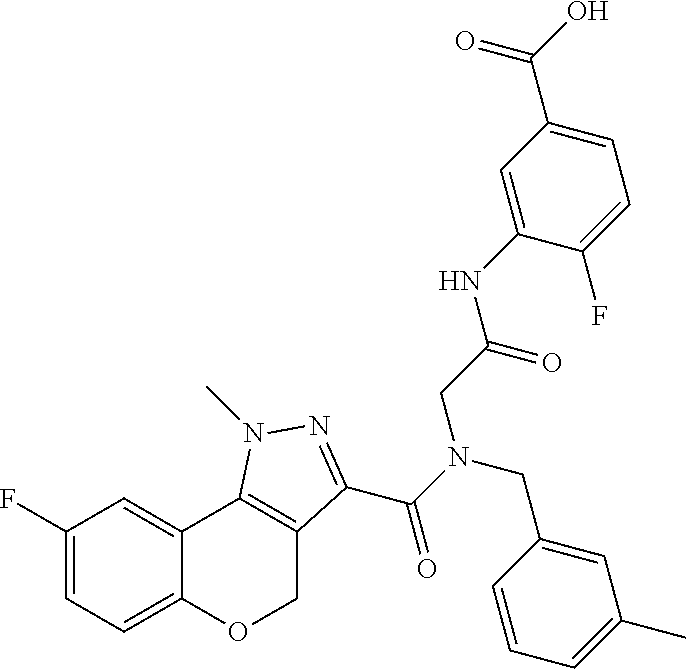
C1(F)=CC=C2C(=C1)C1=C(CO2)C(C(N(CC2=CC(C)=CC=C2)CC(=O)NC2=CC(C(O)=O)=CC=C2F)=O)=NN1C
